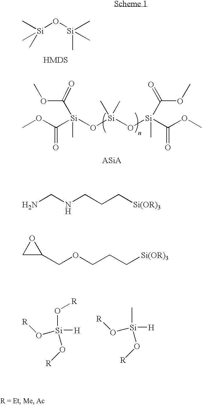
C[Si](O[Si](C)(C)C)(C)C.[R]O[Si](O[R])([H])O[R].C[Si]([H])(O[R])O[R].[Si](O[Si](O[Si](C(OC)=O)(C(OC)=O)C)(C)C)(C(OC)=O)(C(OC)=O)C.NCNCCC[Si(OR)3].C1(COCCC[Si(OR)3])OC1
